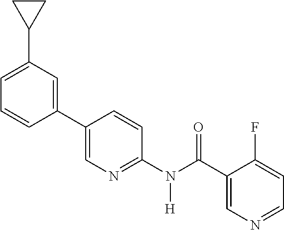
C1(C2=CN=C(N(C(C3=CN=CC=C3F)=O)[H])C=C2)=CC(C2CC2)=CC=C1
